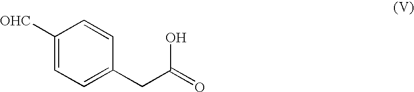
C1([OHC])=CC=C(CC(=O)O)C=C1
